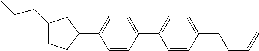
C1(CCC)CCC(C2=CC=C(C3=CC=C(CCC=C)C=C3)C=C2)C1
